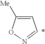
O1N=CC=C1[Me]
